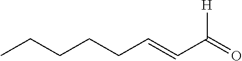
CCCCCC=CC(=O)[H]
